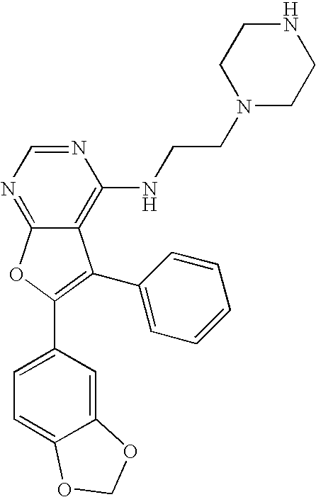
C12=NC=NC(NCCN3CCNCC3)=C1C(C1=CC=CC=C1)=C(C1=CC=C3C(=C1)OCO3)O2
